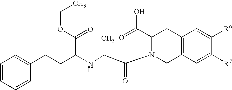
C1=CC=CC(CCC(NC(C(N2CC3=C(CC2C(=O)O)C=C([R6])C([R7])=C3)=O)C)C(OCC)=O)=C1
